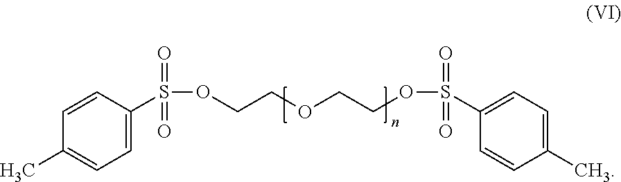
C1=C(S(=O)(=O)OCCOCCOS(=O)(=O)C2=CC=C(C)C=C2)C=CC(C)=C1
